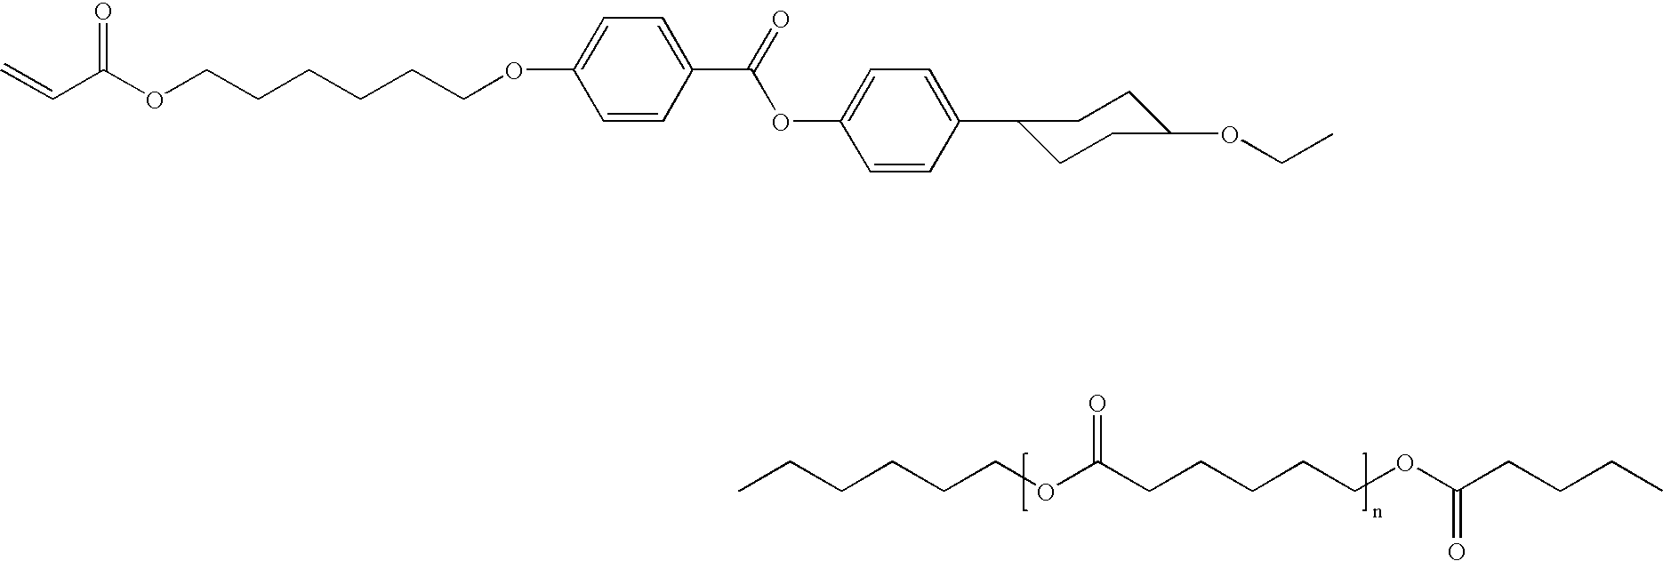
CCCCCCOC(CCCCCOC(CCCC)=O)=O.C1(OCCCCCCOC(C=C)=O)=CC=C(C(=O)OC2=CC=C(C3CCC(OCC)CC3)C=C2)C=C1
